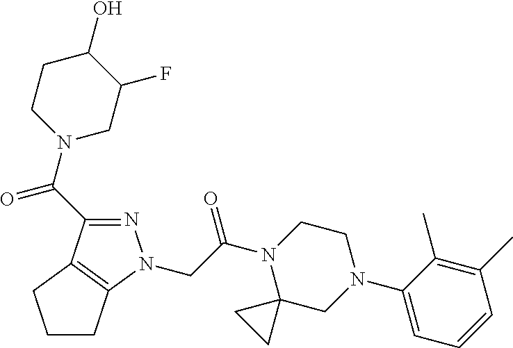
N1=C(C(N2CC(F)C(O)CC2)=O)C2=C(N1CC(N1C3(CN(C4=CC=CC(C)=C4C)CC1)CC3)=O)CCC2
